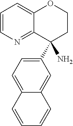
C1=CN=C2C(=C1)OCCC2(C1=CC=C2C(=C1)C=CC=C2)N
